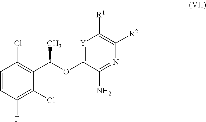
C1=CC(F)=C(Cl)C(C(OC2=[Y]C([R1])=C([R2])N=C2N)C)=C1Cl
